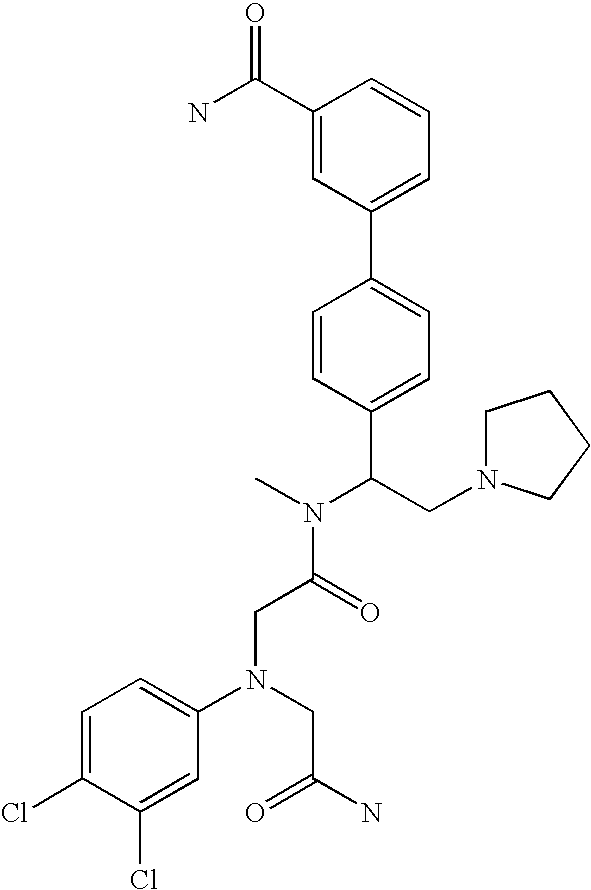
C(C(N(C)C(CN1CCCC1)C1=CC=C(C2=CC=CC(C(N)=O)=C2)C=C1)=O)N(C1=CC=C(Cl)C(Cl)=C1)CC(N)=O
